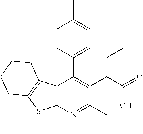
C12=C(N=C(CC)C(C(C(=O)O)CCC)=C1C1=CC=C(C)C=C1)SC1=C2CCCC1
